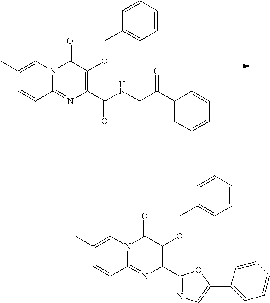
C1=CC2=NC(C(NCC(C3=CC=CC=C3)=O)=O)=C(OCC3=CC=CC=C3)C(=O)N2C=C1C.C1=CC2=NC(C3=NC=C(C4=CC=CC=C4)O3)=C(OCC3=CC=CC=C3)C(=O)N2C=C1C
